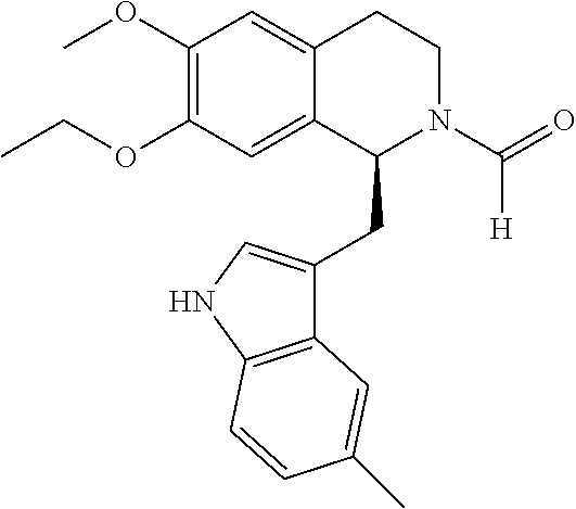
C12=CC(OC)=C(OCC)C=C1C(CC1=CNC3=C1C=C(C)C=C3)N(C(=O)[H])CC2
